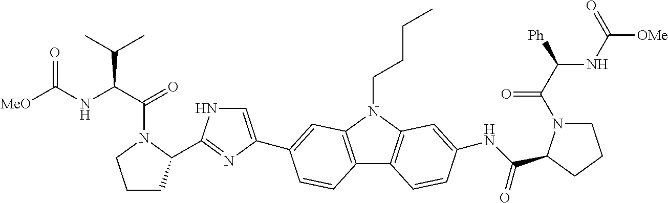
C1CC(C2=NC(C3=CC4=C(C5=C(N4CCCC)C=C(NC(=O)C4N(C(C([Ph])NC([OMe])=O)=O)CCC4)C=C5)C=C3)=CN2)N(C(C(NC([MeO])=O)C(C)C)=O)C1
